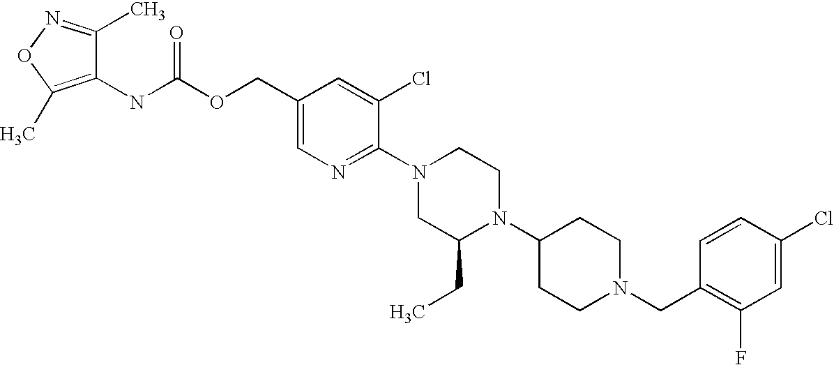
C1(Cl)=CC(F)=C(CN2CCC(N3C(CC)CN(C4=NC=C(COC(NC5=C(C)ON=C5C)=O)C=C4Cl)CC3)CC2)C=C1
